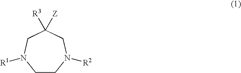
C1CN([R2])CC([R3])([Z])CN1[R1]
